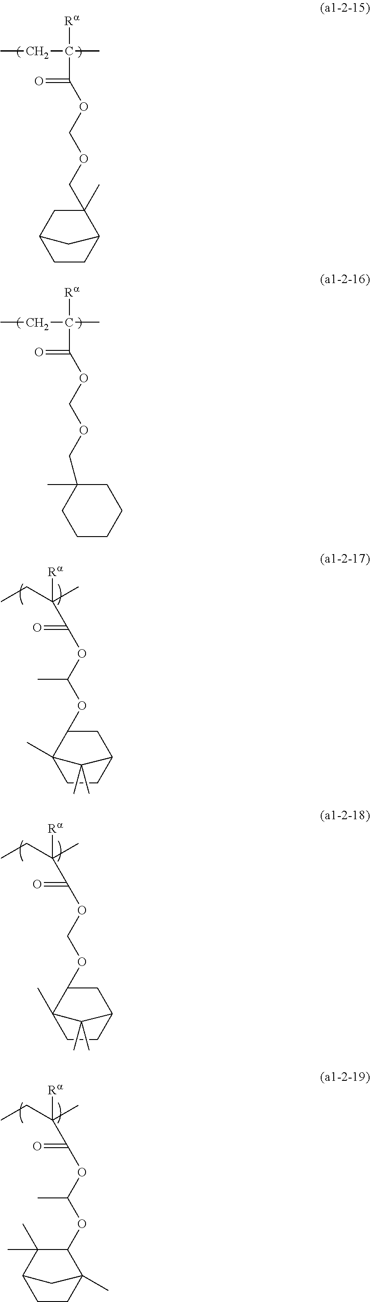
CCC(C)([Ra])C(=O)OCOCC1(C)CC2CCC1C2.CCC(C)([Ra])C(=O)OCOCC1(C)CCCCC1.C(=O)(OC(OC1C2(C)CCC(C1)C2(C)C)C)C(CC)(C)[Ra].C(=O)(OCOC1C2(C)CCC(C1)C2(C)C)C(CC)(C)[Ra].C(=O)(OC(OC1C(C)(C)C2CCC1(C)C2)C)C(CC)(C)[Ra]
